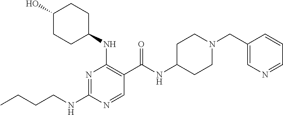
CCCCNC1=NC(NC2CCC(O)CC2)=C(C(NC2CCN(CC3=CN=CC=C3)CC2)=O)C=N1
